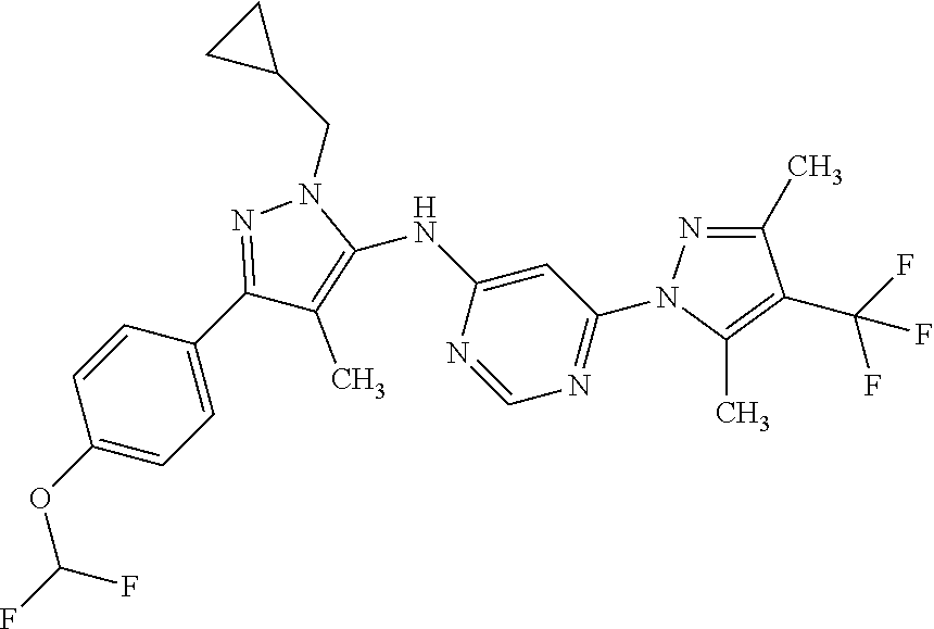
C1(C2=NN(CC3CC3)C(NC3=CC(N4N=C(C)C(C(F)(F)F)=C4C)=NC=N3)=C2C)=CC=C(OC(F)F)C=C1
